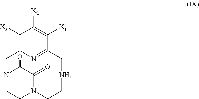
C1([X3])=C2N=C(C([X1])=C1[X2])C[NH]CCN1CCN(C2)C(=O)C1=O
